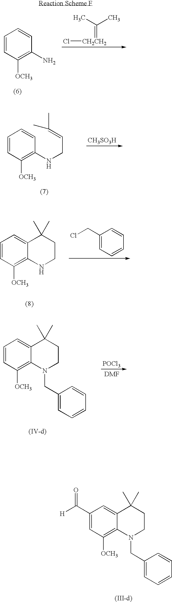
C1=CC([OCH3])=C(N)C=C1.C(=[CH2CH2]Cl)(C)C.C1=CC([OCH3])=C(NCC=C(C)C)C=C1.[CH3SO3H].C1=CC([OCH3])=C2C(=C1)C(C)(C)CCN2.C1(CCl)=CC=CC=C1.C1=CC([OCH3])=C2C(=C1)C(C)(C)CCN2CC1=CC=CC=C1.[POCl3].C1(C([H])=O)=CC([OCH3])=C2C(=C1)C(C)(C)CCN2CC1=CC=CC=C1
